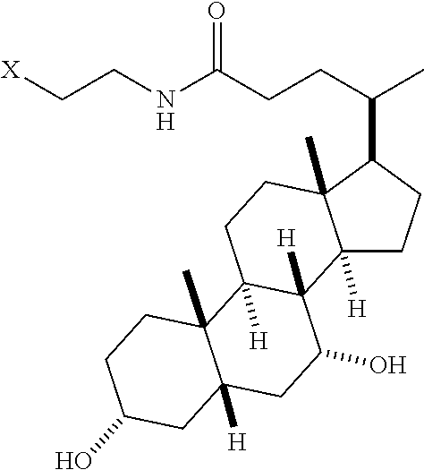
[X]CCNC(CCC(C)C1C2(C)C([H])(CC1)C1([H])C([H])(CC2)C2(C)C([H])(CC1O)CC(O)CC2)=O
